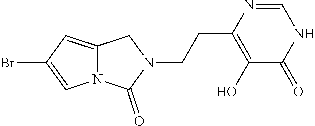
N1(CCC2=C(O)C(=O)NC=N2)CC2=CC(Br)=CN2C1=O
